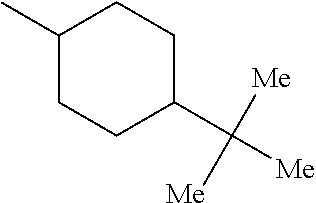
CC1CCC(C([Me])([Me])[Me])CC1
